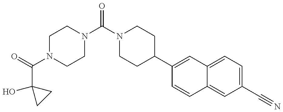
C1N(C(=O)C2(O)CC2)CCN(C(N2CCC(C3=CC4=CC=C(C#N)C=C4C=C3)CC2)=O)C1
